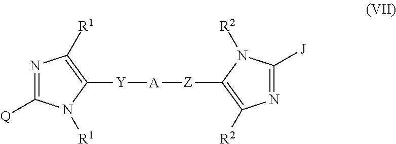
N1=C([Q])N([R1])C([Y][A][Z]C2=C([R2])N=C([J])N2[R2])=C1[R1]
